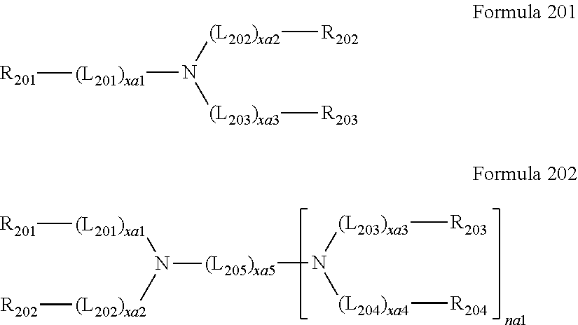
N([(L204)xa4][R204])([(L203)xa3][R203])[(L205)xa5]N([(L202)xa2][R202])[(L201)xa1][R201].[(L201)xa1](N([(L203)xa3][R203])[(L202)xa2][R202])[R201]
